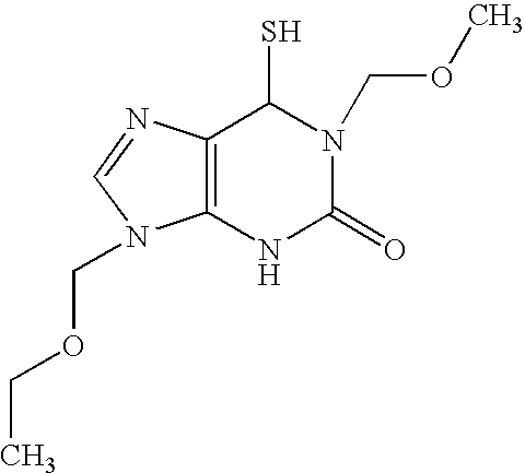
C12=C(N=CN1COCC)C(S)N(COC)C(=O)N2
